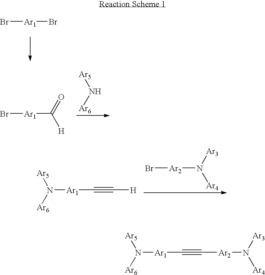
Br[Ar1]Br.Br[Ar1]C([H])=O.[Ar5]N[Ar6].[Ar5]N([Ar6])[Ar1]C#C[H].[Ar3]N([Ar4])[Ar2]Br.[Ar5]N([Ar6])[Ar1]C#C[Ar2]N([Ar3])[Ar4]
